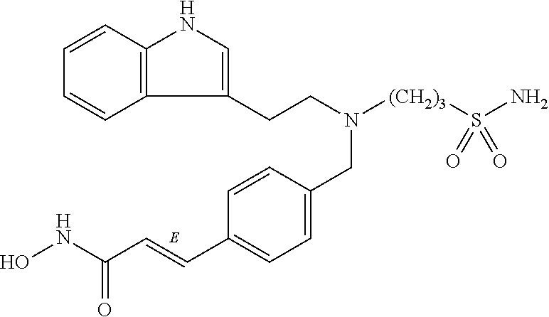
C12=C(C=CC=C1)NC=C2CCN([(CH2)3]S(N)(=O)=O)CC1=CC=C(C=CC(NO)=O)C=C1
